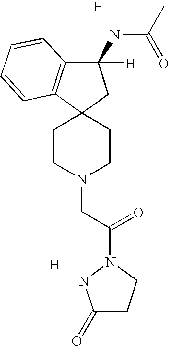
[H].C1CN(CC(N2NC(=O)CC2)=O)CCC12C1=C(C([H])(NC(C)=O)C2)C=CC=C1.[H]
